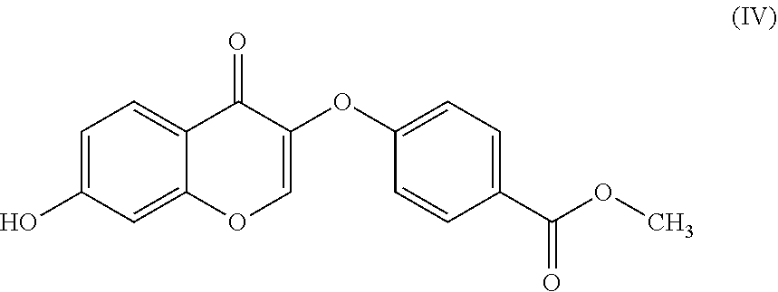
C1=C(O)C=C2C(=C1)C(=O)C(OC1=CC=C(C(OC)=O)C=C1)=CO2
